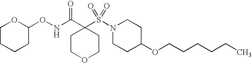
C1COCCC1(C(NOC1CCCCO1)=O)S(N1CCC(OCCCCCC)CC1)(=O)=O
